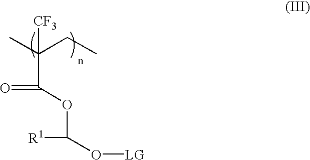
CC(CC)([CF3])C(OC(O[LG])[R1])=O
